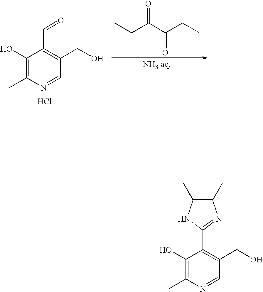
C1(O)=C(C)N=CC(CO)=C1C=O.Cl.C(C(C(CC)=O)=O)C.[NH3 aq].C1(O)=C(C)N=CC(CO)=C1C1=NC(CC)=C(CC)N1
